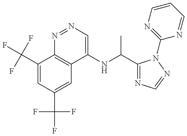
C1(C(F)(F)F)=CC(C(F)(F)F)=CC2=C1N=NC=C2NC(C1=NC=NN1C1=NC=CC=N1)C
